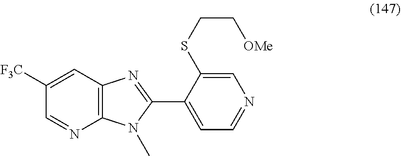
C1([F3C])=CC2=C(N=C1)N(C)C(C1=CC=NC=C1SCC[OMe])=N2
